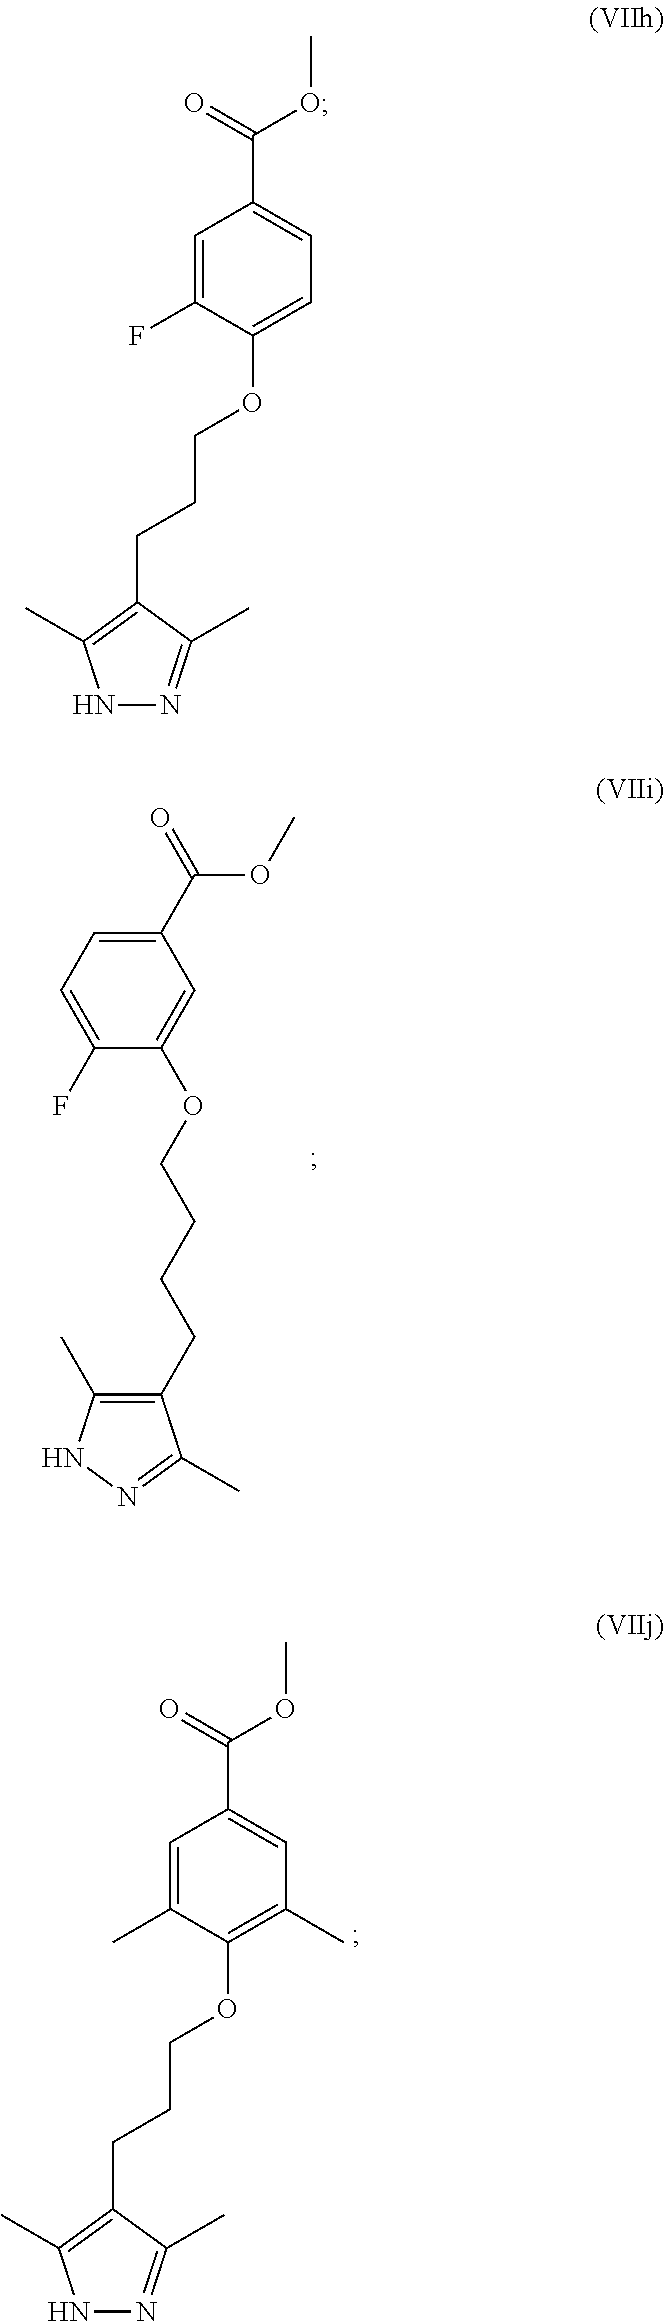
C1(CCCCOC2=CC(C(OC)=O)=CC=C2F)=C(C)NN=C1C.N1N=C(C)C(CCCOC2=C(C)C=C(C(=O)OC)C=C2C)=C1C.N1N=C(C)C(CCCOC2=CC=C(C(=O)OC)C=C2F)=C1C
